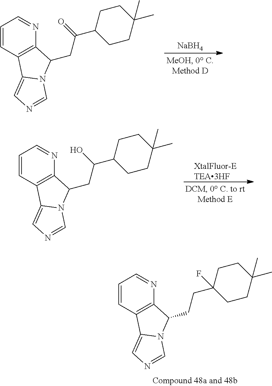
C1=CC2=C(N=C1)C(CCC1(F)CCC(C)(C)CC1)N1C2=CN=C1.[NaBH4].C1=CC2=C(N=C1)C(CC(=O)C1CCC(C)(C)CC1)N1C2=CN=C1.[XtalFluor-ETEA3HF].C1=CC2=C(N=C1)C(CC(O)C1CCC(C)(C)CC1)N1C2=CN=C1
